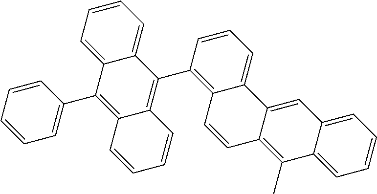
C1=CC=C2C(=C1)C(C1=C3C(=CC=C1)C1=CC4=CC=CC=C4C(C)=C1C=C3)=C1C(=C2C2=CC=CC=C2)C=CC=C1
